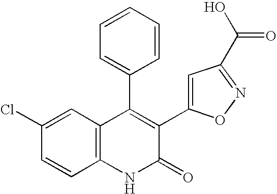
C1(Cl)=CC2=C(C=C1)NC(=O)C(C1=CC(C(O)=O)=NO1)=C2C1=CC=CC=C1
